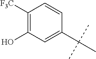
C1([F3C])=C(O)C=C(C(C)(C)C)C=C1
